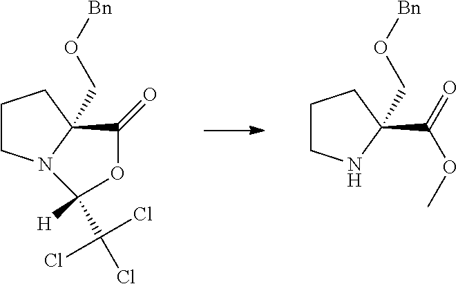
C1CNC(C(=O)OC)(CO[Bn])C1.C1CN2C(CO[Bn])(C1)C(=O)OC2(C(Cl)(Cl)Cl)[H]
